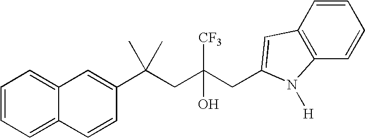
C12=CC=CC=C1C=CC(C(CC(CC1=CC3=C(C=CC=C3)N1[H])([CF3])O)(C)C)=C2
